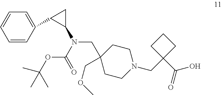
C1=CC(C2C(N(C(=O)OC(C)(C)C)CC3(COC)CCN(CC4(C(O)=O)CCC4)CC3)C2)=CC=C1
